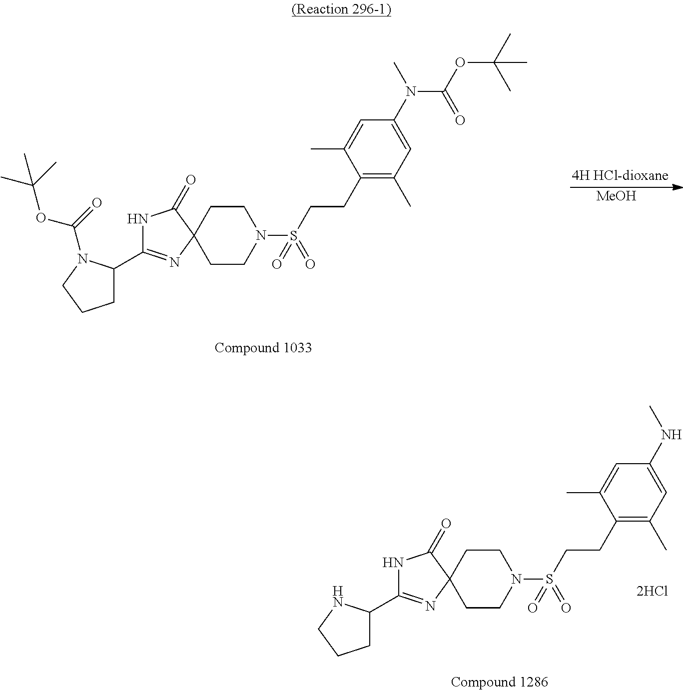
C1CN(S(=O)(CCC2=C(C)C=C(NC)C=C2C)=O)CCC12N=C(C1CCCN1)NC2=O.C1CN(S(=O)(CCC2=C(C)C=C(N(C(OC(C)(C)C)=O)C)C=C2C)=O)CCC12N=C(C1CCCN1C(=O)OC(C)(C)C)NC2=O.[MeOH]
